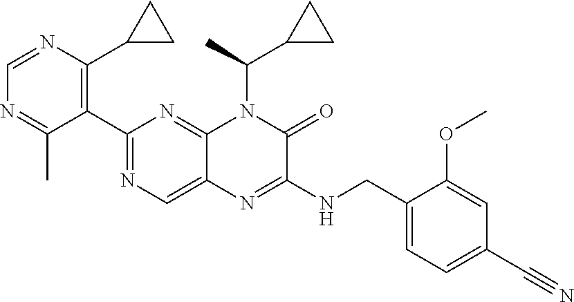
C1=NC(C2CC2)=C(C2=NC=C3C(=N2)N(C(C)C2CC2)C(=O)C(NCC2=CC=C(C#N)C=C2OC)=N3)C(C)=N1
